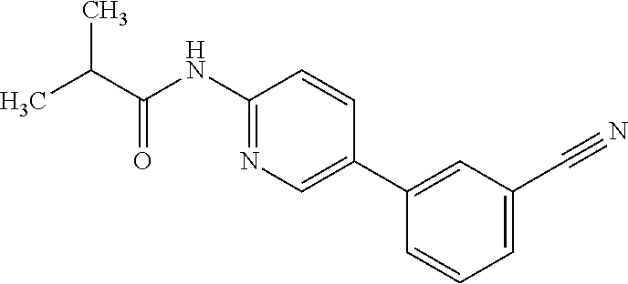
C1(NC(C(C)C)=O)=NC=C(C2=CC(C#N)=CC=C2)C=C1
